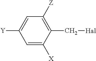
C1=C([X])C(C[Hal])=C([Z])C=C1[Y]
